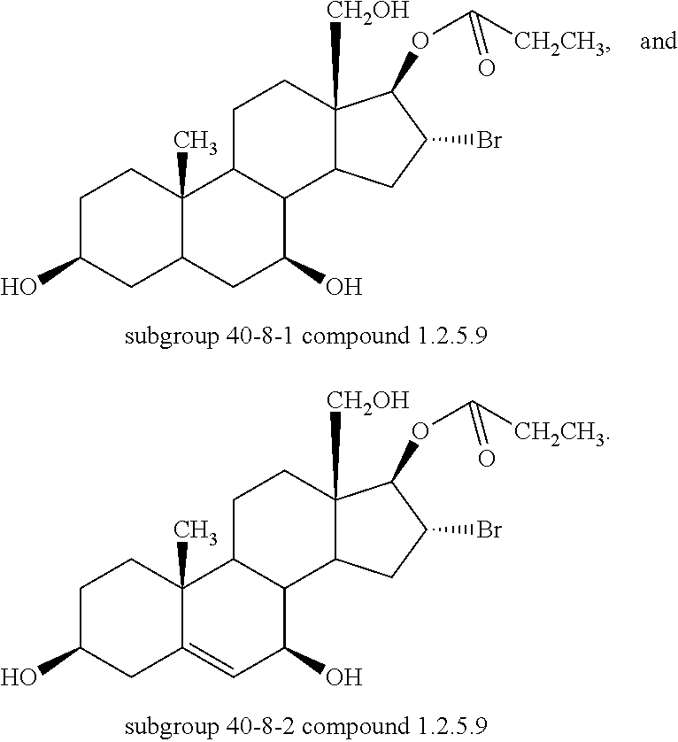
C1C(O)CC2=CC(O)C3C(C2(C)C1)CCC1([CH2OH])C3CC(Br)C1OC([CH2CH3])=O.C1C(O)CC2C(C)(C1)C1C(C(O)C2)C2C([CH2OH])(CC1)C(OC([CH2CH3])=O)C(Br)C2
